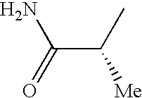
NC(C(C)[Me])=O
